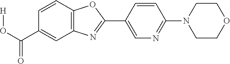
C1(C(O[H])=O)=CC2=C(C=C1)OC(C1=CN=C(N3CCOCC3)C=C1)=N2
